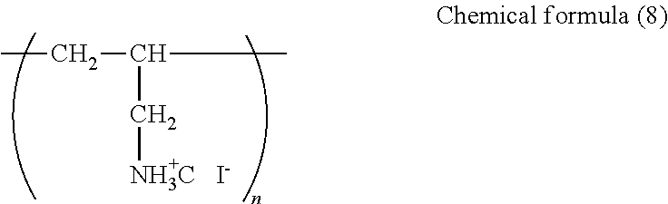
CCC(C)C[NH3C].[I-]
